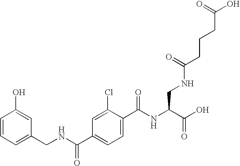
C1=CC(O)=CC(CNC(C2=CC=C(C(NC(C(O)=O)CNC(CCCC(O)=O)=O)=O)C(Cl)=C2)=O)=C1
